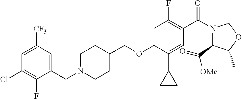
C(OC1=CC(F)=C(C(N2C(C(=O)[OMe])C(C)OC2)=O)C=C1C1CC1)C1CCN(CC2=CC([CF3])=CC(Cl)=C2F)CC1
